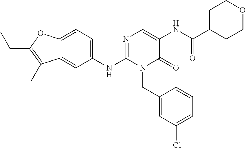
C1(NC2=NC=C(NC(C3CCOCC3)=O)C(=O)N2CC2=CC(Cl)=CC=C2)=CC=C2C(=C1)C(C)=C(CC)O2
